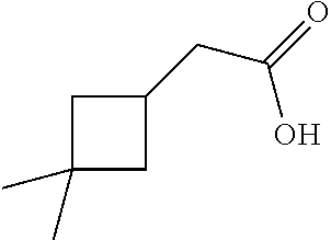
C1(C)(C)CC(CC(=O)O)C1
